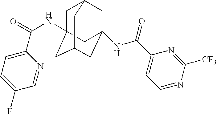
C1=C(C(=O)NC23CC4CC(NC(C5=CC=NC([CF3])=N5)=O)(CC(C2)C4)C3)N=CC(F)=C1
